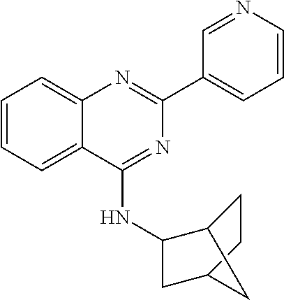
C1=CC=C2C(=C1)N=C(C1=CC=CN=C1)N=C2NC1C2CCC(C1)C2
